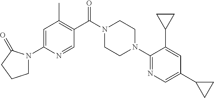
C1=C(N2CCCC2=O)N=CC(C(N2CCN(C3=NC=C(C4CC4)C=C3C3CC3)CC2)=O)=C1C
